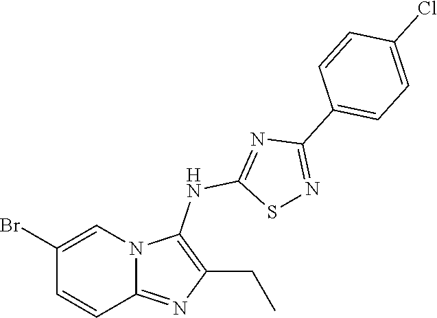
BrC1=CN2C(=NC(CC)=C2NC2=NC(C3=CC=C(Cl)C=C3)=NS2)C=C1
